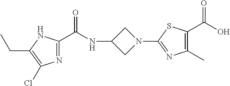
N1=C(C(NC2CN(C3=NC(C)=C(C(=O)O)S3)C2)=O)NC(CC)=C1Cl
